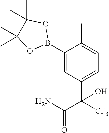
C1(B2OC(C)(C)C(C)(C)O2)=CC(C(C(=O)N)([CF3])O)=CC=C1C
